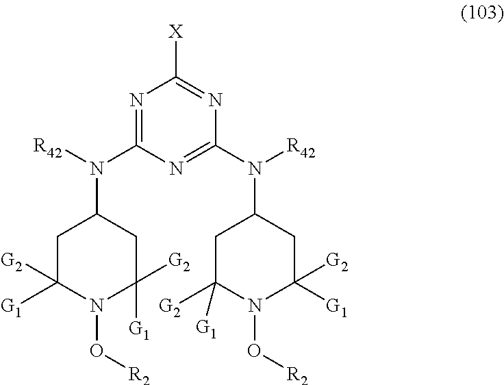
C1C([G1])([G2])N(O[R2])C([G1])([G2])CC1N(C1=NC([X])=NC(N(C2CC([G2])([G1])N(O[R2])C([G1])([G2])C2)[R42])=N1)[R42]
